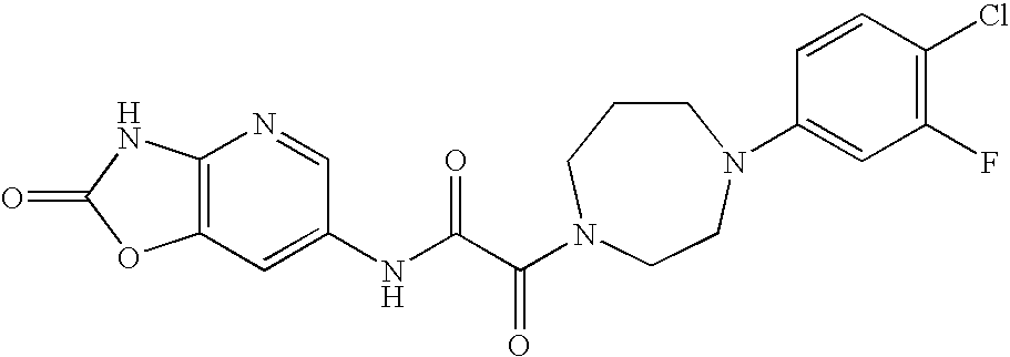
C12=C(C=C(NC(C(=O)N3CCCN(C4=CC(F)=C(Cl)C=C4)CC3)=O)C=N1)OC(=O)N2
